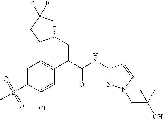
C1=C(S(=O)(C)=O)C(Cl)=CC(C(C(NC2=NN(CC(O)(C)C)C=C2)=O)CC2CC(F)(F)CC2)=C1
